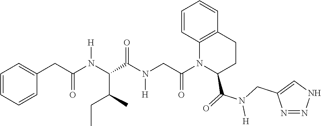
C1=CC=CC(CC(N(C(C(C)CC)C(N(CC(N2C3=C(CCC2C(N([H])CC2=CNN=N2)=O)C=CC=C3)=O)[H])=O)[H])=O)=C1
